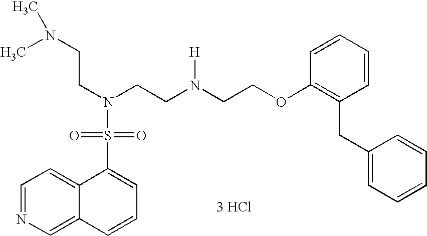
C1=NC=C2C(=C1)C(S(=O)(=O)N(CCN(C)C)CCN(CCOC1=C(CC3=CC=CC=C3)C=CC=C1)[H])=CC=C2.[3 HCl]
